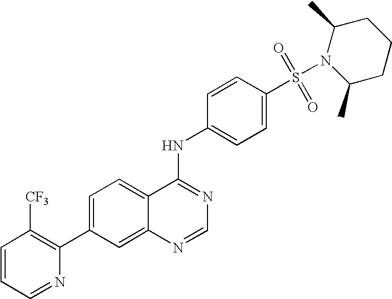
C1=CC=NC(C2=CC=C3C(=C2)N=CN=C3NC2=CC=C(S(=O)(=O)N3C(C)CCCC3C)C=C2)=C1[CF3]
